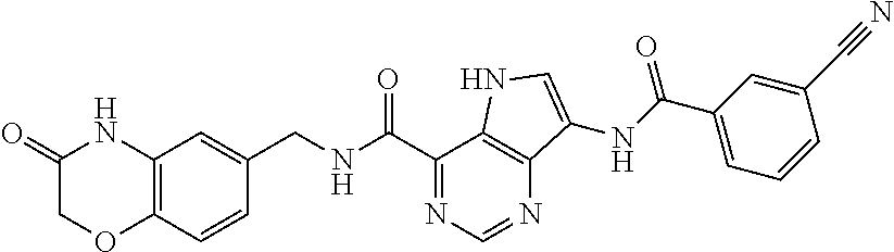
O=C1COC2=C(N1)C=C(CNC(C1=NC=NC3=C1NC=C3NC(=O)C1=CC=CC(C#N)=C1)=O)C=C2
